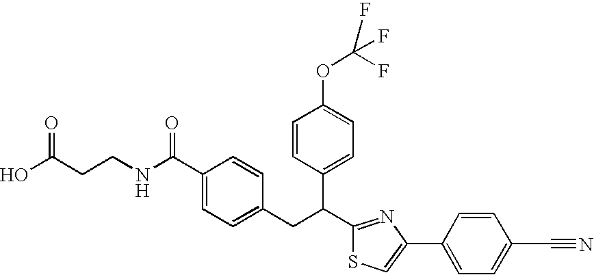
OC(CCNC(C1=CC=C(CC(C2=NC(C3=CC=C(C#N)C=C3)=CS2)C2=CC=C(OC(F)(F)F)C=C2)C=C1)=O)=O
